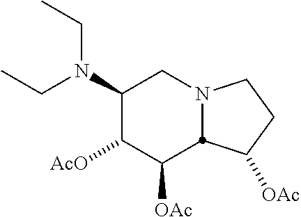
C1(N(CC)CC)C([AcO])C([OAc])C2N(C1)CCC2[OAc]
